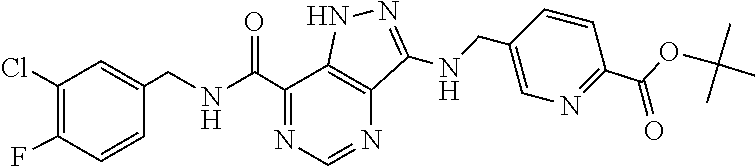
C1(Cl)=C(F)C=CC(CNC(C2=NC=NC3=C2NN=C3NCC2=CN=C(C(OC(C)(C)C)=O)C=C2)=O)=C1
